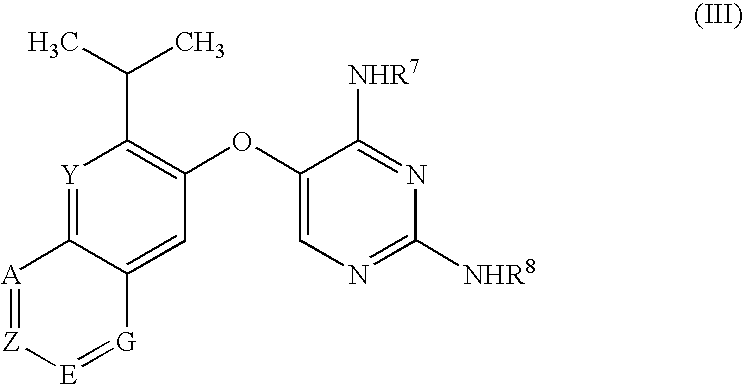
[Y]1=C2C(=CC(OC3=CN=C([NHR8])N=C3[NHR7])=C1C(C)C)[G]=[E][Z]=[A]2
